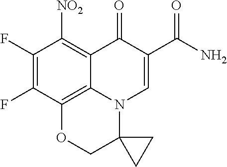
C12=C([NO2])C(F)=C(F)C3=C1N(C=C(C(N)=O)C2=O)C1(CC1)CO3
